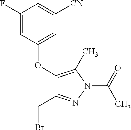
C1(OC2=CC([CN])=CC(F)=C2)=C(C)N(C(C)=O)N=C1CBr
